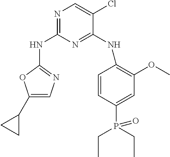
N1=C(NC2=NC=C(C3CC3)O2)N=C(NC2=C(OC)C=C(P(CC)(CC)=O)C=C2)C(Cl)=C1
